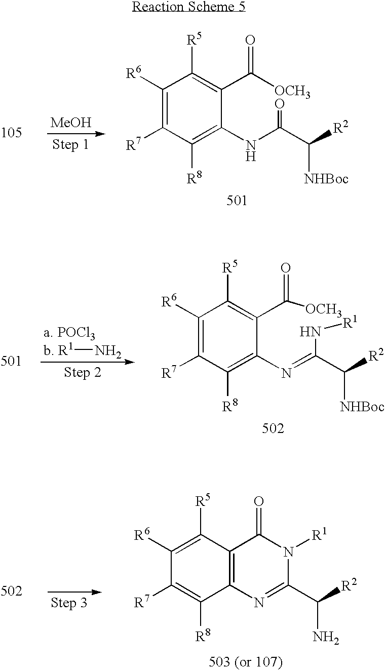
[MeOH].N(C1=C([R8])C([R7])=C([R6])C([R5])=C1C([OCH3])=O)C(C([R2])[NHBoc])=O.[a. POCl3].[b. R1]N.N(C1=C([R8])C([R7])=C([R6])C([R5])=C1C([OCH3])=O)=C(C([R2])[NHBoc])N[R1].N1=C(C([R2])N)N([R1])C(=O)C2=C1C([R8])=C([R7])C([R6])=C2[R5]
